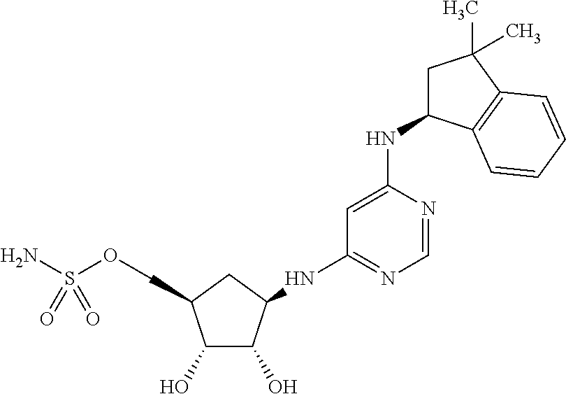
C1(O)C(O)C(NC2=NC=NC(NC3CC(C)(C)C4=C3C=CC=C4)=C2)CC1COS(N)(=O)=O
